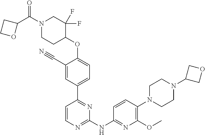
C1(C#N)=CC(C2=NC(NC3=NC(OC)=C(N4CCN(C5COC5)CC4)C=C3)=NC=C2)=CC=C1OC1CCN(C(C2CCO2)=O)CC1(F)F
